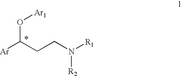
[Ar]C(CCN([R1])[R2])O[Ar1]
